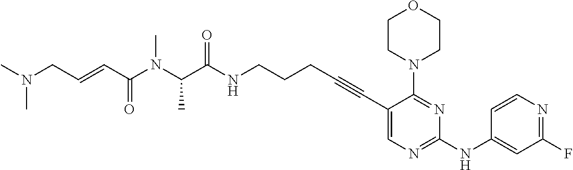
C(NCCCC#CC1=CN=C(NC2=CC(F)=NC=C2)N=C1N1CCOCC1)(=O)C(N(C)C(C=CCN(C)C)=O)C
